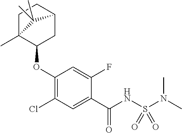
C1(Cl)=C(OC2CC3CCC2(C)C3(C)C)C=C(F)C(C(NS(N(C)C)(=O)=O)=O)=C1
